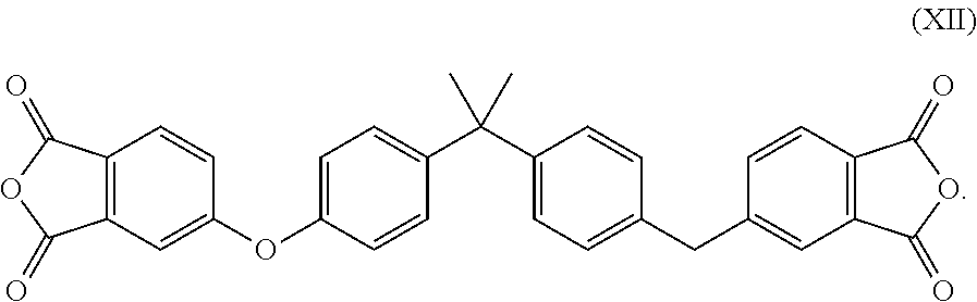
C12=C(C=C(OC3=CC=C(C(C4=CC=C(CC5=CC6=C(C=C5)C(=O)OC6=O)C=C4)(C)C)C=C3)C=C1)C(=O)OC2=O
